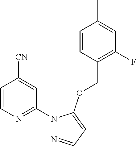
C1=CN=C(N2N=CC=C2OCC2=C(F)C=C(C)C=C2)C=C1[CN]
